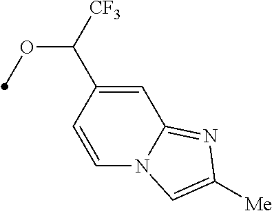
C1=CC(C([CF3])OC)=CC2=NC([Me])=CN12
